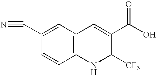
C1(C#N)=CC2=C(C=C1)NC([CF3])C(C(O)=O)=C2
